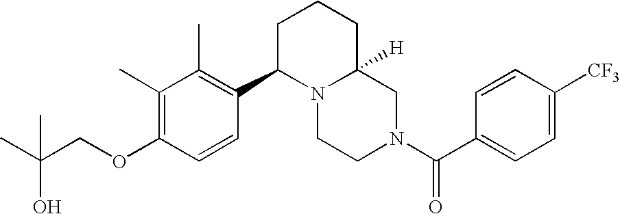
C(COC1=C(C)C(C)=C(C2N3C([H])(CN(C(C4=CC=C([CF3])C=C4)=O)CC3)CCC2)C=C1)(C)(O)C
